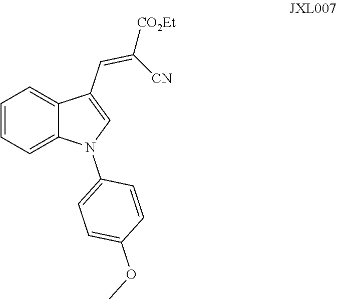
C1=C2C(C=C([CO2Et])[CN])=CN(C3=CC=C(OC)C=C3)C2=CC=C1
